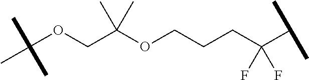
C(OCC(OCCCC(C(C)C)(F)F)(C)C)(C)(C)C
